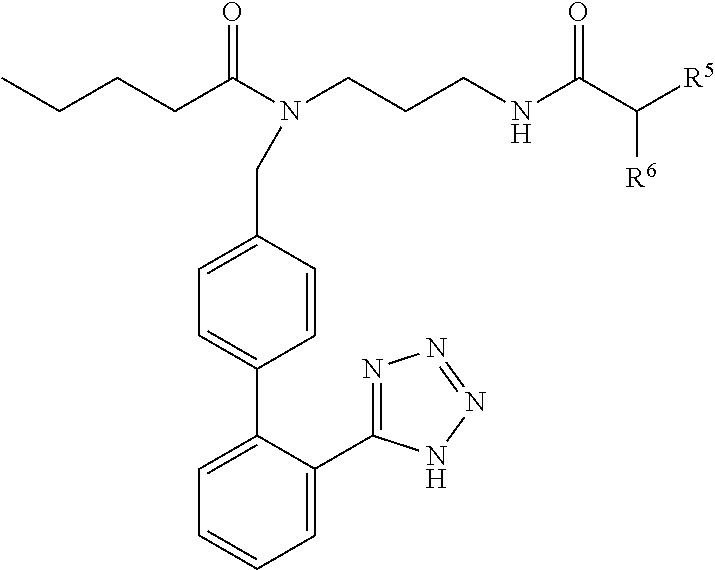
N(C(CCCC)=O)(CCCNC(C([R5])[R6])=O)CC1=CC=C(C2=CC=CC=C2C2=NN=NN2)C=C1
